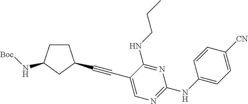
C1CC(N[Boc])CC1C#CC1=CN=C(NC2=CC=C([CN])C=C2)N=C1NCCC
